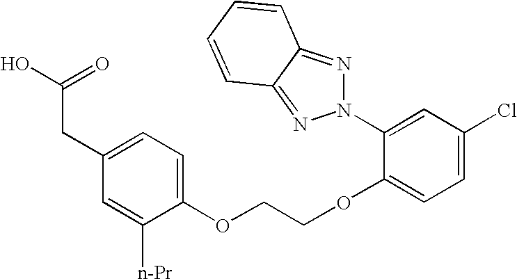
C1(CC(O)=O)=CC=C(OCCOC2=CC=C(Cl)C=C2N2N=C3C(=N2)C=CC=C3)C([n-Pr])=C1
